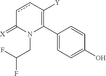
C1(C2=C([Y])ccC(=[X])N2CC(F)F)=CC=C(O)C=C1
